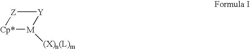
[Cp*]1[Z][Y][M]1[(X)n(L)m]
